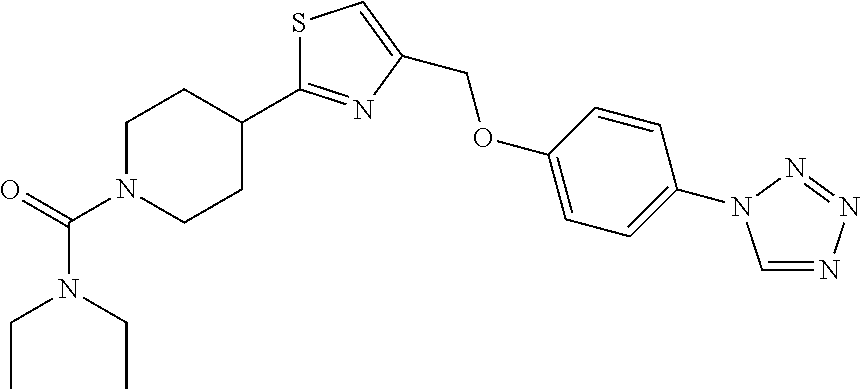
C(OC1=CC=C(N2C=NN=N2)C=C1)C1=CSC(C2CCN(C(=O)N(CC)CC)CC2)=N1
